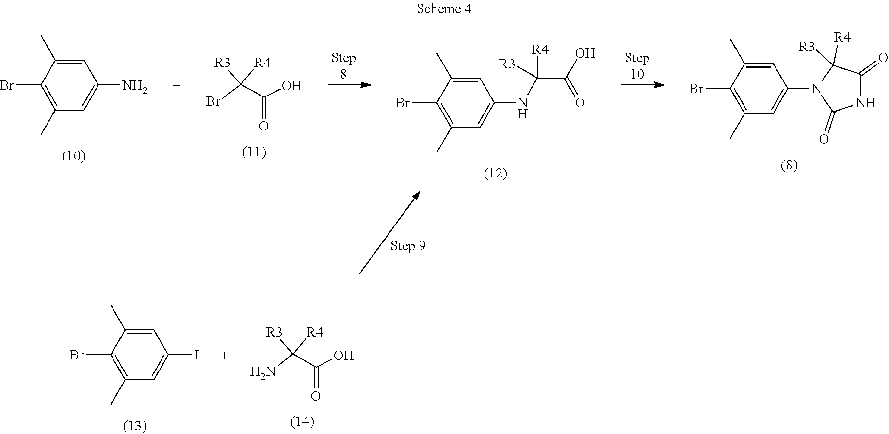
C1(Br)=C(C)C=C(N)C=C1C.C(C(=O)O)(Br)([R3])[R4].C1(Br)=C(C)C=C(NC(C(O)=O)([R3])[R4])C=C1C.C1(Br)=C(C)C=C(N2C(=O)NC(=O)C2([R4])[R3])C=C1C.C(C(=O)O)(N)([R3])[R4].C1(Br)=C(C)C=C(I)C=C1C
